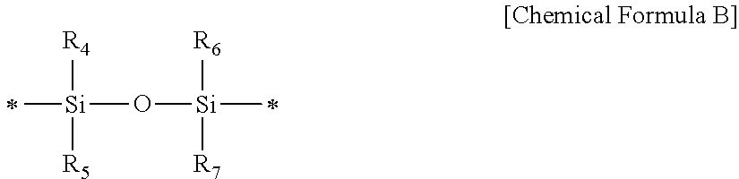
[Si](O[Si]([R6])([R7])C)([R4])([R5])C
